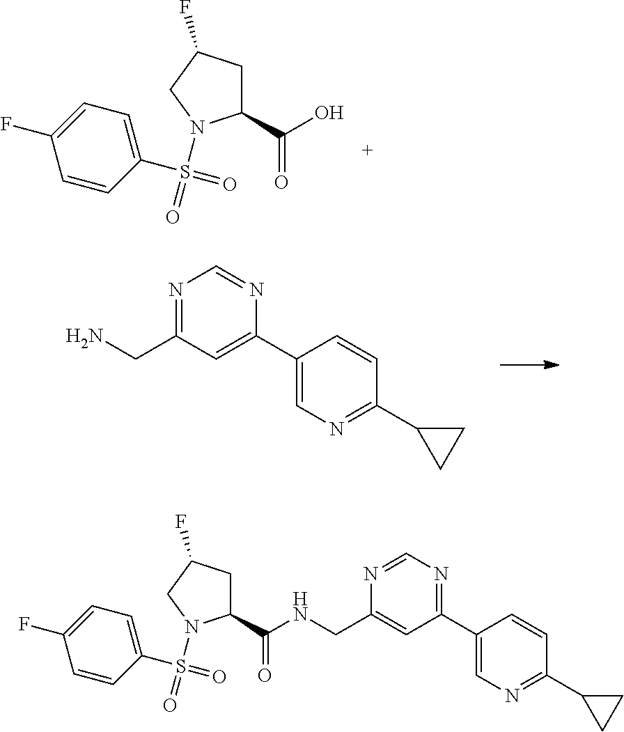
C1(C(O)=O)CC(F)CN1S(=O)(C1=CC=C(F)C=C1)=O.C1(C2=CC(CN)=NC=N2)=CN=C(C2CC2)C=C1.C1(C(=O)NCC2=CC(C3=CN=C(C4CC4)C=C3)=NC=N2)CC(F)CN1S(=O)(C1=CC=C(F)C=C1)=O
